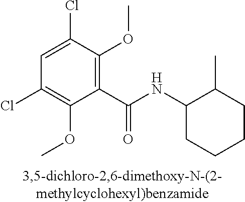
C1(Cl)=CC(Cl)=C(OC)C(C(NC2CCCCC2C)=O)=C1OC
